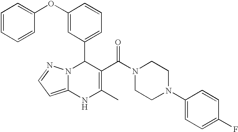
C1(OC2=CC=CC=C2)=CC(C2N3C(=CC=N3)NC(C)=C2C(N2CCN(C3=CC=C(F)C=C3)CC2)=O)=CC=C1
